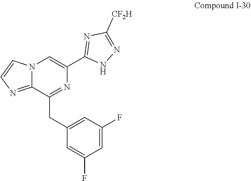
C1(CC2=NC(C3=NC([CF2H])=NN3)=CN3C2=NC=C3)=CC(F)=CC(F)=C1
